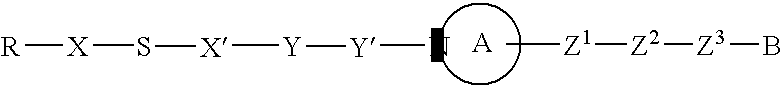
C[Z1][Z2][Z3]B.[A].[Y](N)[Y][X]S[X][R]
